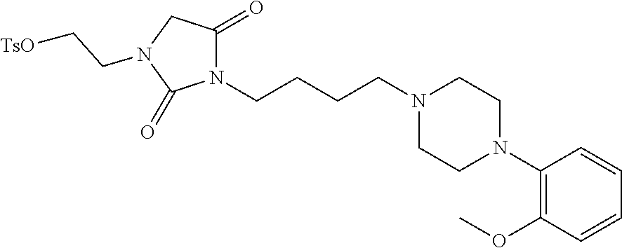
N1(CCCCN2C(=O)CN(CC[TsO])C2=O)CCN(C2=C(OC)C=CC=C2)CC1
